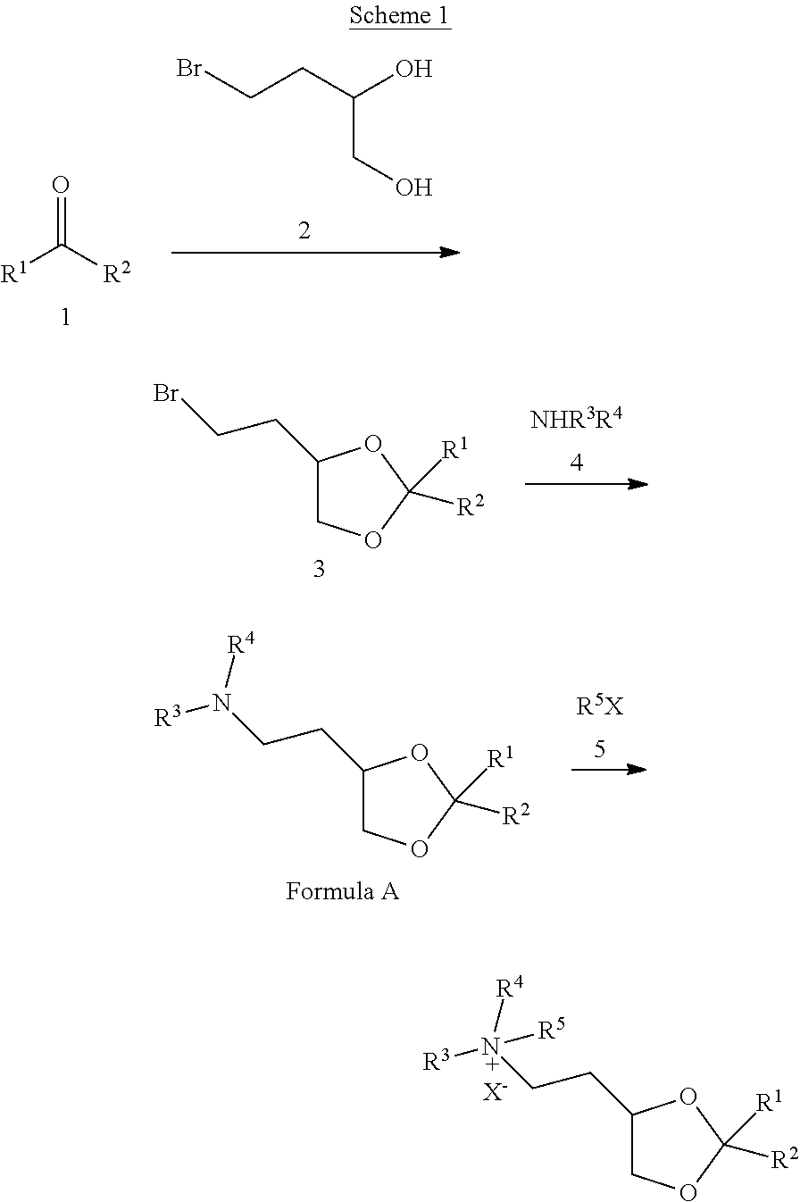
[R1]C([R2])=O.BrCCC(O)CO.[R5X].C1(CCN([R4])[R3])COC([R1])([R2])O1.C1(CCBr)COC([R1])([R2])O1.[NHR3R4].C1(CC[N+]([R4])([R3])[R5])COC([R1])([R2])O1.[X-]
